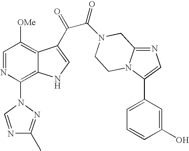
C1=NC(N2N=C(C)N=C2)=C2C(=C1[OMe])C(C(=O)C(=O)N1CC3=NC=C(C4=CC=CC(O)=C4)N3CC1)=CN2
